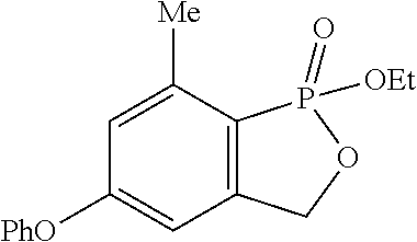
C1=C([Me])C2=C(C=C1[PhO])COP2(=O)[OEt]
